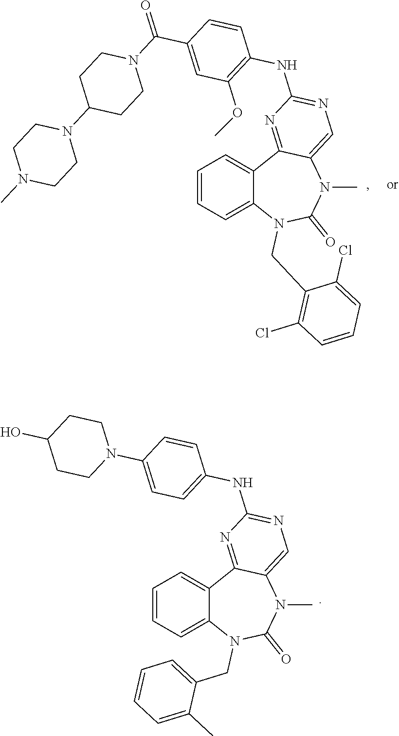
C1=CC=C2C(=C1)C1=NC(NC3=C(OC)C=C(C(N4CCC(N5CCN(C)CC5)CC4)=O)C=C3)=NC=C1N(C)C(=O)N2CC1=C(Cl)C=CC=C1Cl.C1=CC=C2C(=C1)C1=NC(NC3=CC=C(N4CCC(O)CC4)C=C3)=NC=C1N(C)C(=O)N2CC1=CC=CC=C1C
